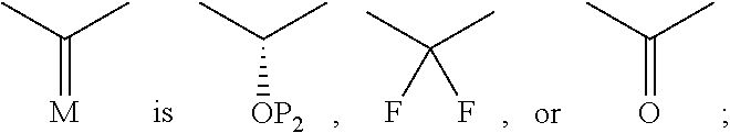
CC(C)(F)F.CC(C)[OP2].CC(C)=O.CC(C)=[M]
